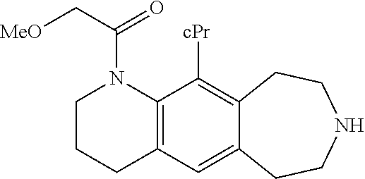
C1CCC2=C(N1C(C[OMe])=O)C([cPr])=C1C(=C2)CCNCC1
